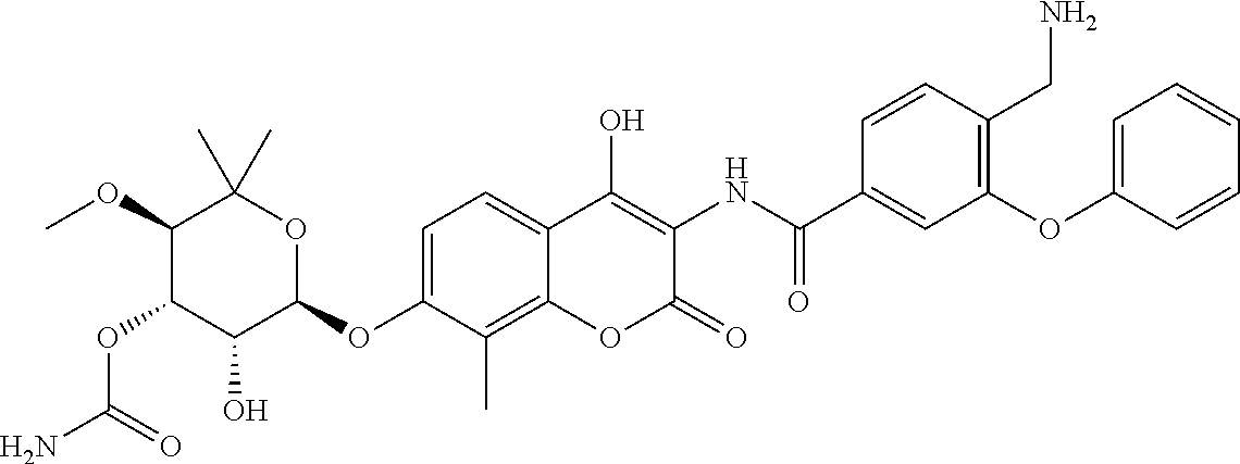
NC(=O)OC1C(O)C(OC2=CC=C3C(=C2C)OC(=O)C(NC(=O)C2=CC(OC4=CC=CC=C4)=C(CN)C=C2)=C3O)OC(C)(C)C1OC
